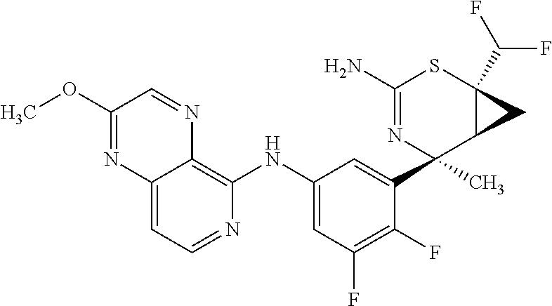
C12=CC=NC(NC3=CC(F)=C(F)C(C4(C)N=C(N)SC5(C(F)F)C4C5)=C3)=C1N=CC(OC)=N2
